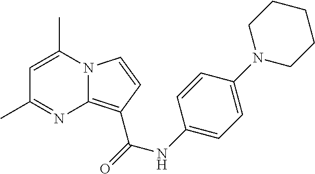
C1=C(C)N2C(=C(C(NC3=CC=C(N4CCCCC4)C=C3)=O)C=C2)N=C1C
